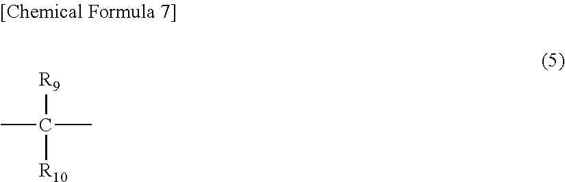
CC([R9])(C)[R10]
